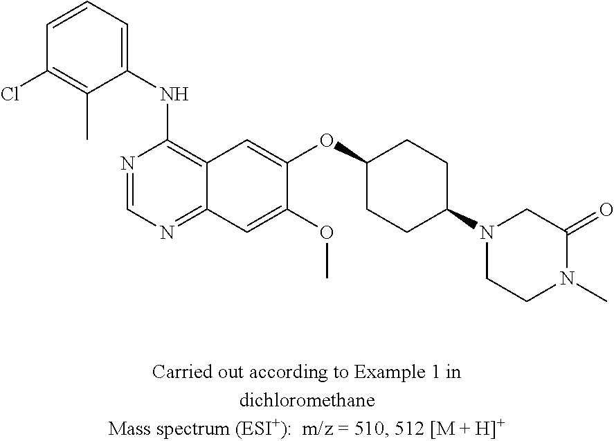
C1(NC2=C3C(=NC=N2)C=C(OC)C(OC2CCC(N4CCN(C)C(=O)C4)CC2)=C3)=CC=CC(Cl)=C1C
